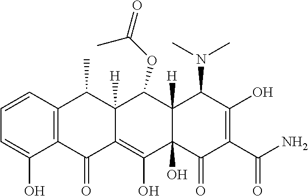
C1=CC2=C(C(O)=C1)C(=O)C1=C(O)C3(O)C([H])(C(OC(C)=O)C1([H])C2C)C(N(C)C)C(O)=C(C(N)=O)C3=O
